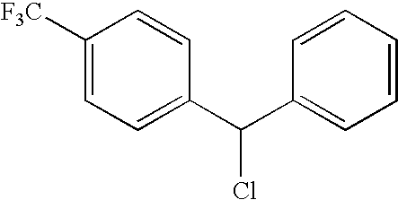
C1([F3C])=CC=C(C(C2=CC=CC=C2)Cl)C=C1
